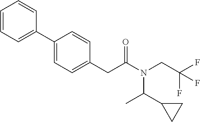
C1=CC=C(C2=CC=C(CC(N(CC(F)(F)F)C(C3CC3)C)=O)C=C2)C=C1
